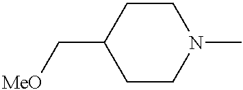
C1CN(C)CCC1C[MeO]
